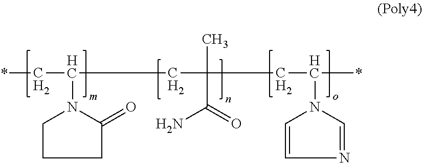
*CC(CC(C)(C(N)=O)CC(N1C=CN=C1)*)N1CCCC1=O
